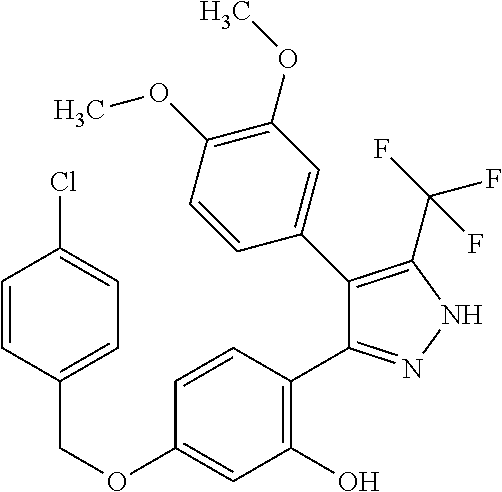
C(OC1=CC(O)=C(C2=NNC(C(F)(F)F)=C2C2=CC(OC)=C(OC)C=C2)C=C1)C1=CC=C(Cl)C=C1
